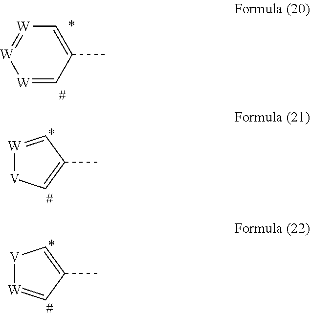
[W]1=CC(C)=C[W]=[W]1.C1(C)=C[V][W]=C1.C1(C)=C[V][W]=C1
